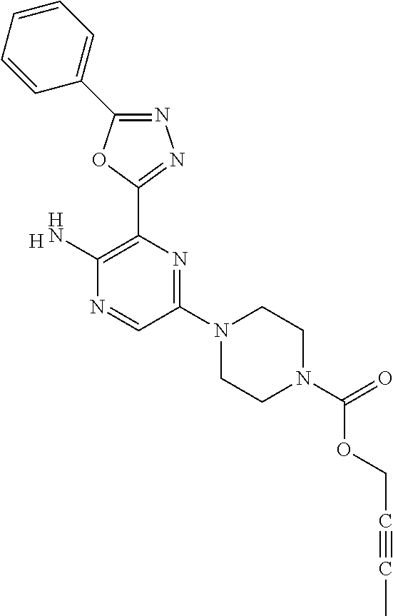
[H].N1=C(C2=CC=CC=C2)OC(C2=C(N)N=CC(N3CCN(C(=O)OCC#CC)CC3)=N2)=N1
